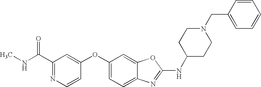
C1(C(NC)=O)=NC=CC(OC2=CC=C3C(=C2)OC(NC2CCN(CC4=CC=CC=C4)CC2)=N3)=C1
